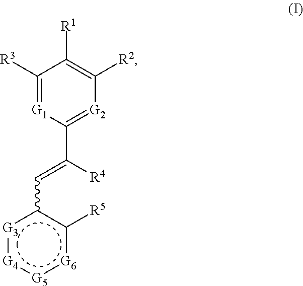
C1([R3])=[G1]C(C([R4])=Cc2[G3]:[G4]:[G5]:[G6]c2[R5])=[G2]C([R2])=C1[R1]
